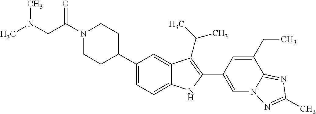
C(N1CCC(C2=CC=C3C(=C2)C(C(C)C)=C(C2=CN4C(=NC(C)=N4)C(CC)=C2)N3)CC1)(=O)CN(C)C
